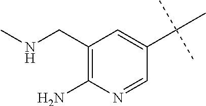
C1(CNC)=C(N)N=CC(C(C)(C)C)=C1
